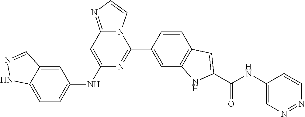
C1=C2C(=CC(NC3=CC4=NC=CN4C(C4=CC5=C(C=C4)C=C(C(NC4=CN=NC=C4)=O)N5)=N3)=C1)C=NN2
